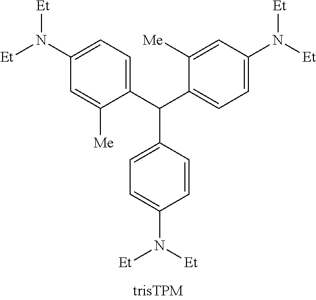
[Et]N(C1=CC=C(C(C2=CC=C(N([Et])[Et])C=C2[Me])C2=CC=C(N([Et])[Et])C=C2)C([Me])=C1)[Et]
